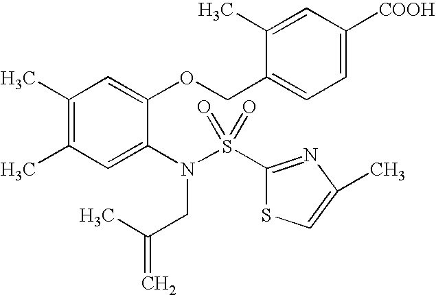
C1(C)=C(C)C=C(N(S(C2=NC(C)=CS2)(=O)=O)CC(=C)C)C(OCC2=CC=C([COOH])C=C2C)=C1
